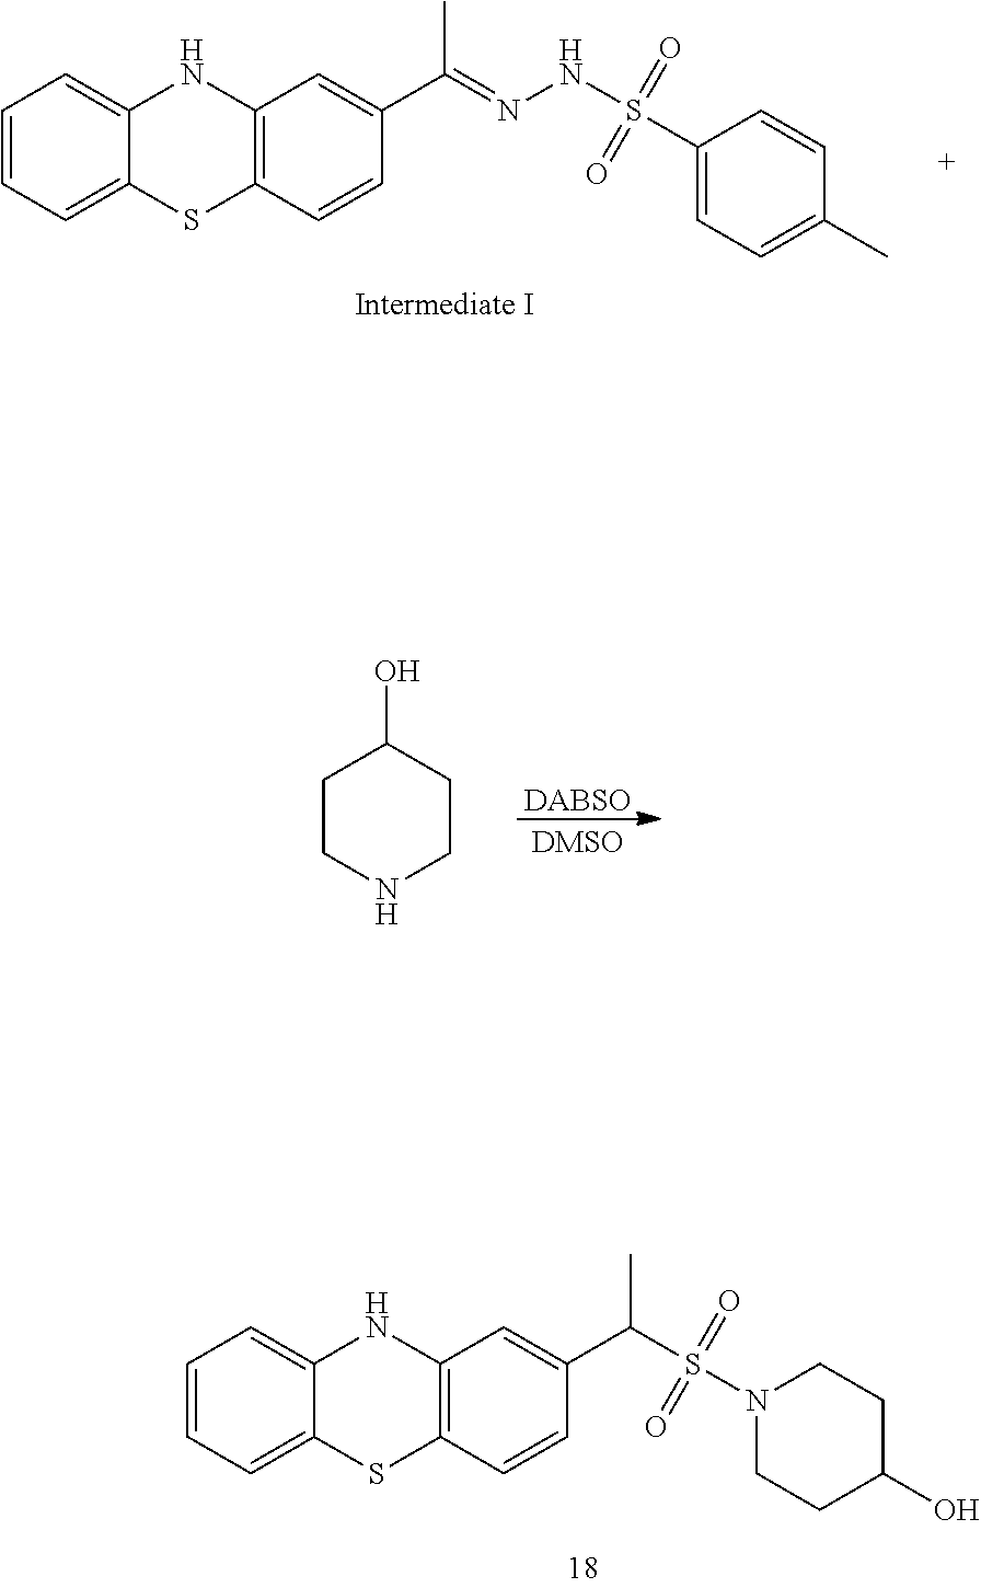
C1=CC=C2C(=C1)NC1=C(S2)C=CC(C(=NNS(=O)(=O)C2=CC=C(C)C=C2)C)=C1.OC1CCNCC1.[DABSO].C1=CC=C2C(=C1)NC1=C(S2)C=CC(C(C)S(=O)(=O)N2CCC(O)CC2)=C1
